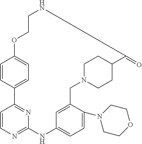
C1=CC2=CC=C1OCCNC(=O)C1CCN(CC3=CC(=CC=C3N3CCOCC3)NC3=NC=CC2=N3)CC1
